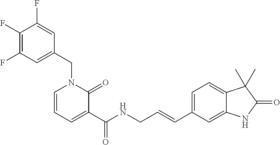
C1(F)=C(F)C=C(CN2C=CC=C(C(NCC=CC3=CC=C4C(=C3)NC(=O)C4(C)C)=O)C2=O)C=C1F
